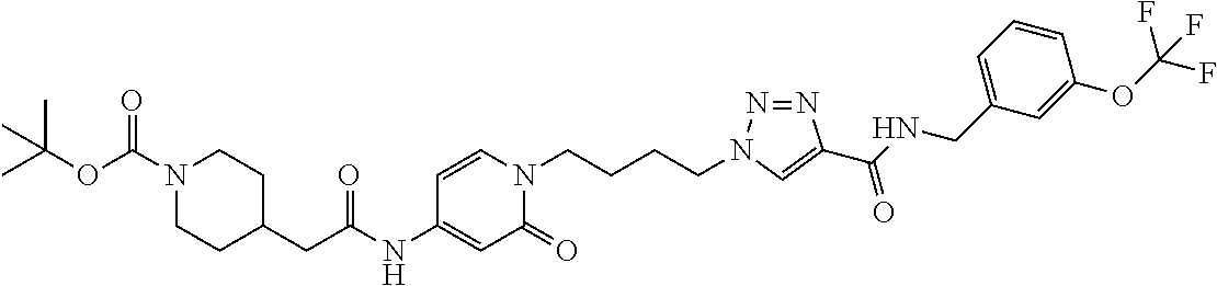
C(NC1=CC(=O)N(CCCCN2N=NC(C(NCC3=CC=CC(OC(F)(F)F)=C3)=O)=C2)C=C1)(=O)CC1CCN(C(OC(C)(C)C)=O)CC1
